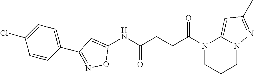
N1(C(CCC(NC2=CC(C3=CC=C(Cl)C=C3)=NO2)=O)=O)CCCN2C1=CC(C)=N2
